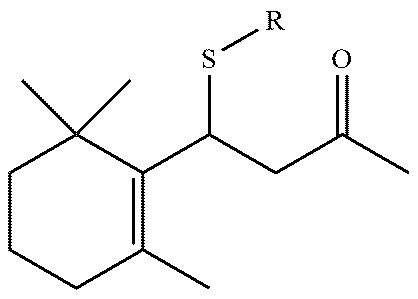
C1CCC(C)=C(C(CC(C)=O)S[R])C1(C)C
